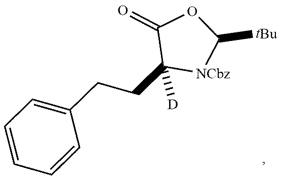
C1(=O)C(CCC2=CC=CC=C2)([D])[NCbz]C([tBu])O1
